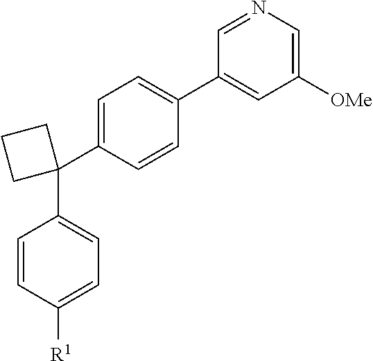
C1(C2=CC=C(C3=CC([OMe])=CN=C3)C=C2)(C2=CC=C([R1])C=C2)CCC1
